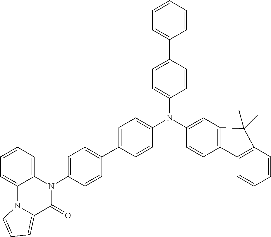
C1=CC=C2C(=C1)N1C(=CC=C1)C(=O)N2C1=CC=C(C2=CC=C(N(C3=CC4=C(C=C3)C3=C(C=CC=C3)C4(C)C)C3=CC=C(C4=CC=CC=C4)C=C3)C=C2)C=C1
